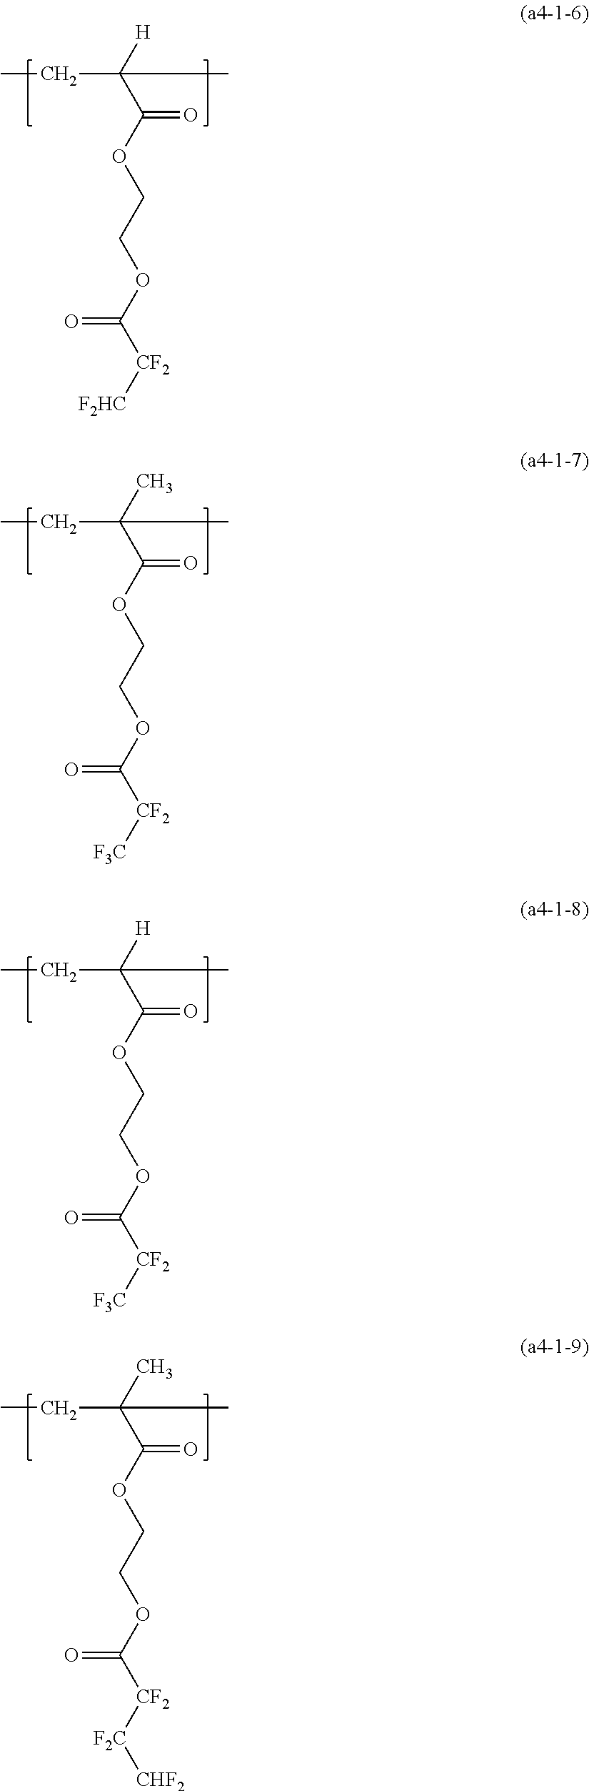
C(C([H])(C(OCCOC([CF2][F2HC])=O)=O)C)C.C(C(C)(C(OCCOC([CF2][F3C])=O)=O)C)C.C(C([H])(C(OCCOC([CF2][F3C])=O)=O)C)C.C(C(C)(C(OCCOC([CF2][F2C][CHF2])=O)=O)C)C
